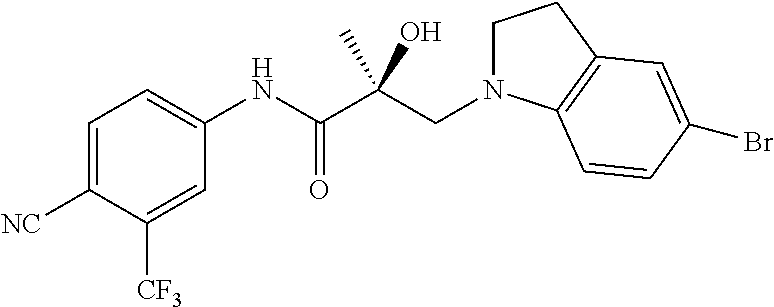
C1=C([NC])C([CF3])=CC(NC(C(CN2CCC3=C2C=CC(Br)=C3)(C)O)=O)=C1
